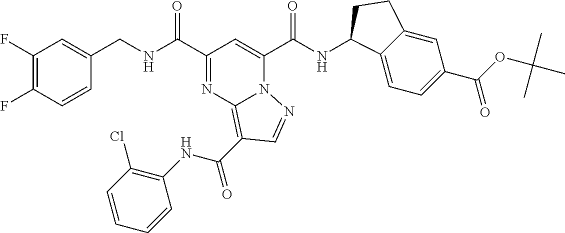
C1(F)=C(F)C=CC(CNC(C2=NC3=C(C(NC4=C(Cl)C=CC=C4)=O)C=NN3C(C(NC3C4=CC=C(C(OC(C)(C)C)=O)C=C4CC3)=O)=C2)=O)=C1
